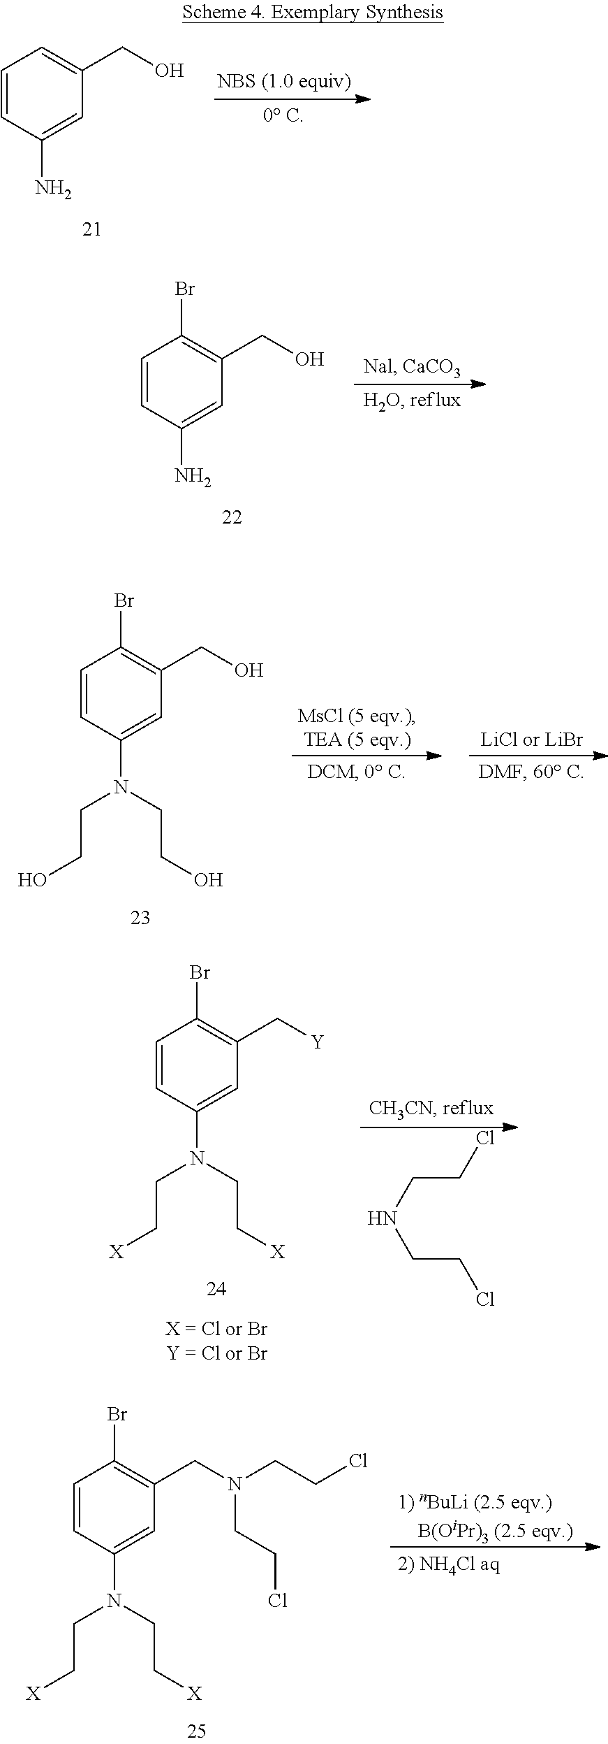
C1=CC(N)=CC(CO)=C1.C1=CC(N)=CC(CO)=C1Br.C1=CC(N(CCO)CCO)=CC(CO)=C1Br.C1=CC(N(CC[X])CC[X])=CC(C[Y])=C1Br.N(CCCl)CCCl.C1=CC(N(CC[X])CC[X])=CC(CN(CCCl)CCCl)=C1Br
